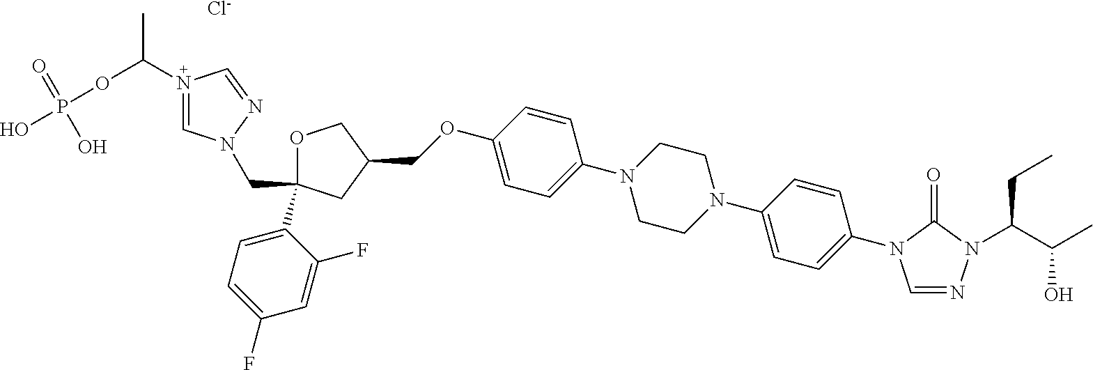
[Cl-].C1(N2C=NN(C(C(C)O)CC)C2=O)=CC=C(N2CCN(C3=CC=C(OCC4COC(C5=CC=C(F)C=C5F)(CN5C=N(C(OP(O)(=O)O)C)C=N5)C4)C=C3)CC2)C=C1
